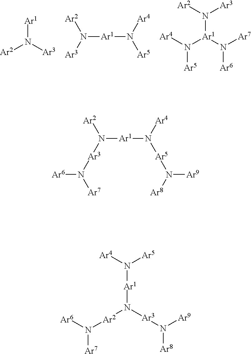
[Ar2]N([Ar3])[Ar1].[Ar2]N([Ar1]N([Ar5])[Ar4])[Ar3].[Ar4]N([Ar1](N([Ar7])[Ar6])N([Ar2])[Ar3])[Ar5].[Ar2]N([Ar1]N([Ar5]N([Ar9])[Ar8])[Ar4])[Ar3]N([Ar6])[Ar7].[Ar1](N([Ar4])[Ar5])N([Ar2]N([Ar6])[Ar7])[Ar3]N([Ar8])[Ar9]
